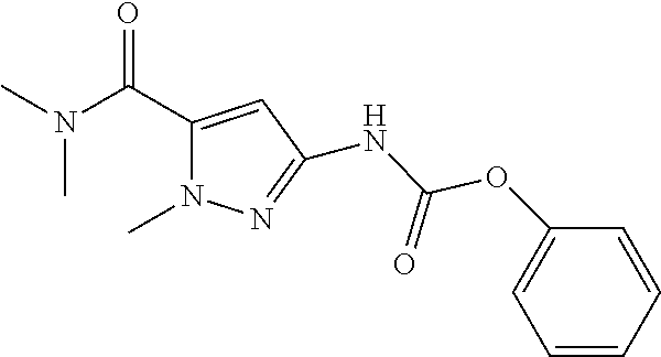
CN(C(C1=CC(NC(=O)OC2=CC=CC=C2)=NN1C)=O)C
